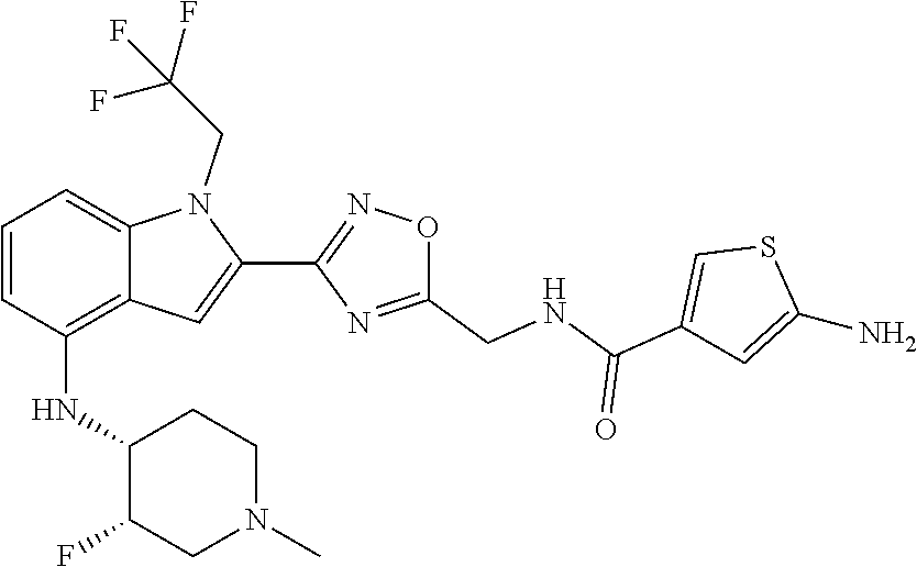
S1C(N)=CC(C(=O)NCC2=NC(C3=CC4=C(NC5C(F)CN(C)CC5)C=CC=C4N3CC(F)(F)F)=NO2)=C1
